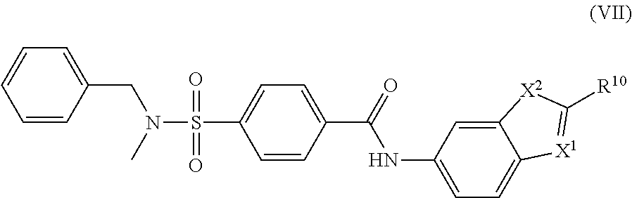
C1=CC(C(NC2=CC=C3C(=C2)[X2]C([R10])=[X1]3)=O)=CC=C1S(N(CC1=CC=CC=C1)C)(=O)=O
